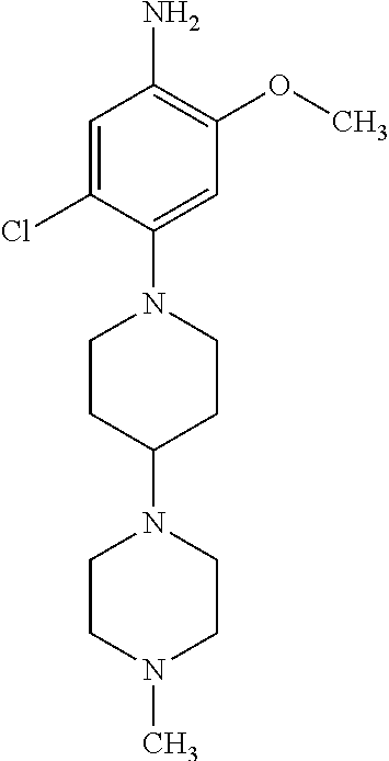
C1=C(Cl)C(N2CCC(N3CCN(C)CC3)CC2)=CC(OC)=C1N
